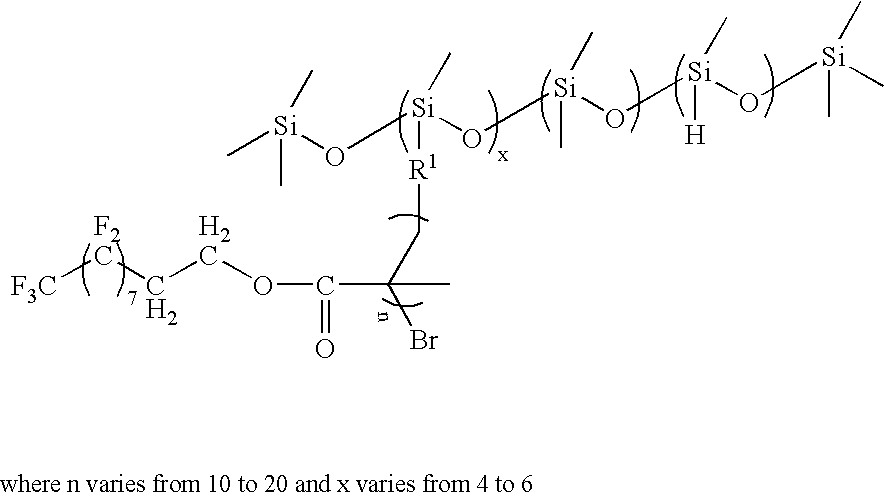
C[Si](O[Si](O[Si](O[Si](O[Si](C)(C)C)([H])C)(C)C)([R1]CC(Br)(C)C(=O)OCC[F2C][F3C])C)(C)C
